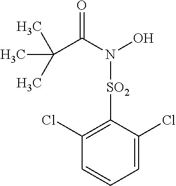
C(C(N(O)[SO2]C1=C(Cl)C=CC=C1Cl)=O)(C)(C)C
